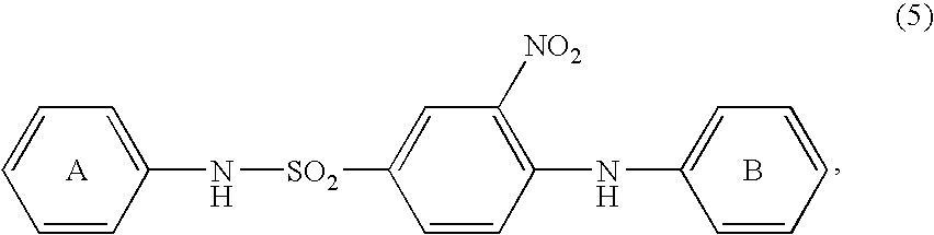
N(C1=CC=CC=C1)[SO2]C1=CC([NO2])=C(NC2=CC=CC=C2)C=C1.B
